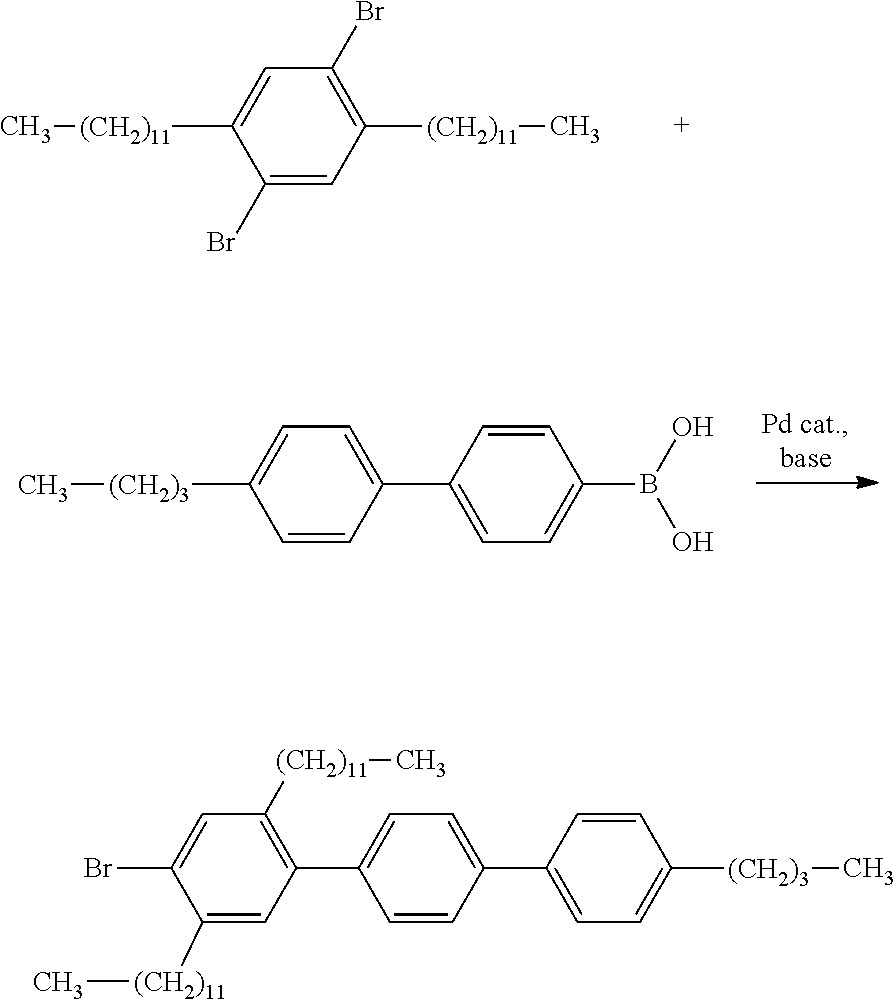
[(CH2)11](C1=C(Br)C=C([(CH2)11]C)C(Br)=C1)C.C1=CC(C2=CC=C([(CH2)3]C)C=C2)=CC=C1B(O)O.C1=C(C2=CC=C([(CH2)3]C)C=C2)C=CC(C2=C([(CH2)11]C)C=C(Br)C([(CH2)11]C)=C2)=C1
